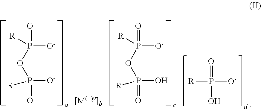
P([O-])(OP([O-])(=O)[R])(=O)[R].P([O-])(OP(O)(=O)[R])(=O)[R].[R]P([O-])(=O)O
